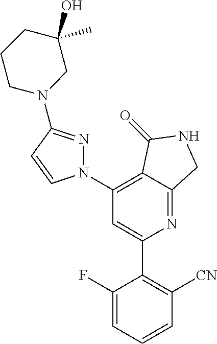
C1(N2N=C(N3CC(O)(C)CCC3)C=C2)=C2C(=NC(C3=C([CN])C=CC=C3F)=C1)CNC2=O
